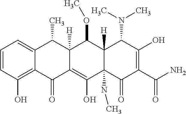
C1=CC(O)=C2C(=C1)C(C)C1([H])C(=C(O)C3(NC)C([H])(C1OC)C(N(C)C)C(O)=C(C(N)=O)C3=O)C2=O
